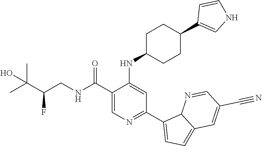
C1(C(NCC(C(C)(C)O)F)=O)=CN=C(C2=CC=C3C2N=CC(C#N)=C3)C=C1NC1CCC(C2=CNC=C2)CC1
